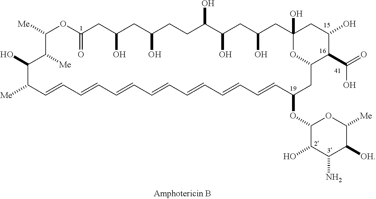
C1([Me])C=CC=CC=CC=CC=CC=CC=CC(OC2C(O)C(N)C([OH])C([Me])O2)CC2C(C(=O)O)C(O)CC(O)(CC(O)CC(O)C(O)CCC(O)CC(O)CC(=O)OC([Me])C([Me])C1O)O2
